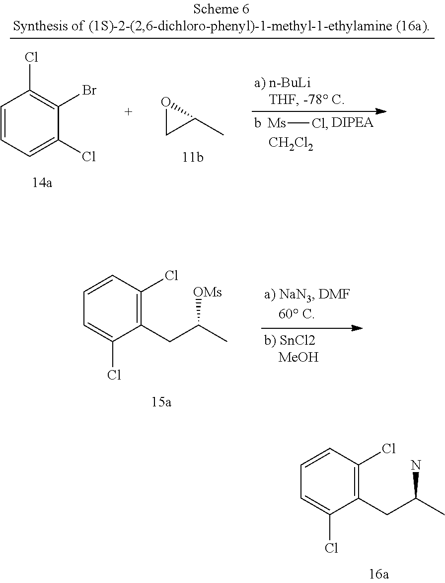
C1(CC(C)N)=C(Cl)C=CC=C1Cl.C1(CC(C)[OMs])=C(Cl)C=CC=C1Cl.O1CC1C.C1=CC=C(Cl)C(Br)=C1Cl.[Ms]Cl.[CH2Cl2]
